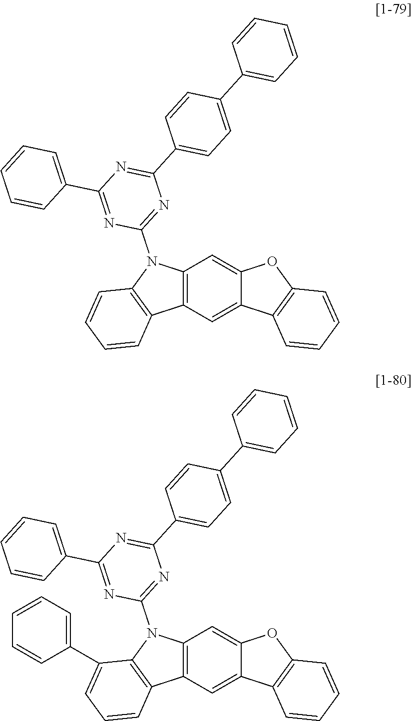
C12=C(C=C3C(=C1)OC1=C3C=CC=C1)C1=C(N2C2=NC(C3=CC=C(C4=CC=CC=C4)C=C3)=NC(C3=CC=CC=C3)=N2)C=CC=C1.C12=C(C=C3C(=C1)OC1=C3C=CC=C1)C1=C(N2C2=NC(C3=CC=C(C4=CC=CC=C4)C=C3)=NC(C3=CC=CC=C3)=N2)C(C2=CC=CC=C2)=CC=C1
